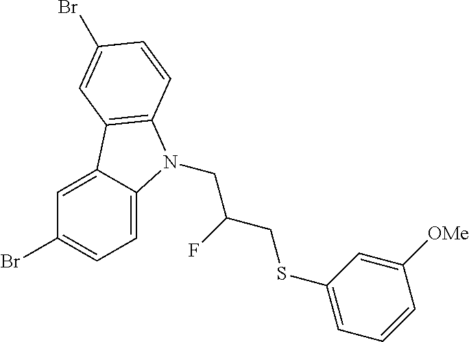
C1(Br)=CC=C2C(=C1)C1=C(N2CC(CSC2=CC=CC([OMe])=C2)F)C=CC(Br)=C1
